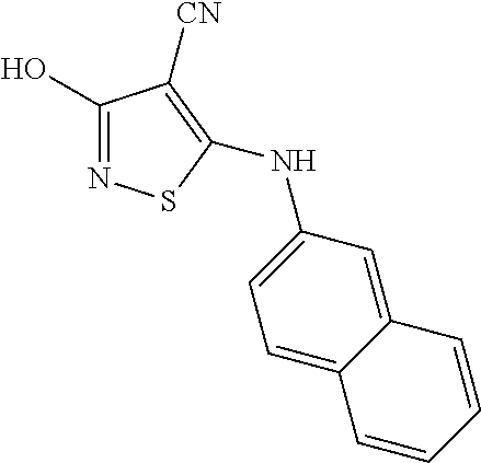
C1(O)=NSC(NC2=CC=C3C(=C2)C=CC=C3)=C1[CN]
